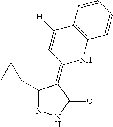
C1(C2CC2)=NNC(=O)C1=C1NC2=C(C([H])=C1)C=CC=C2
